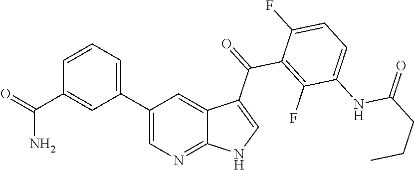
C1(C2=CC=CC(C(=O)N)=C2)=CN=C2C(=C1)C(C(C1=C(F)C(NC(CCC)=O)=CC=C1F)=O)=CN2
